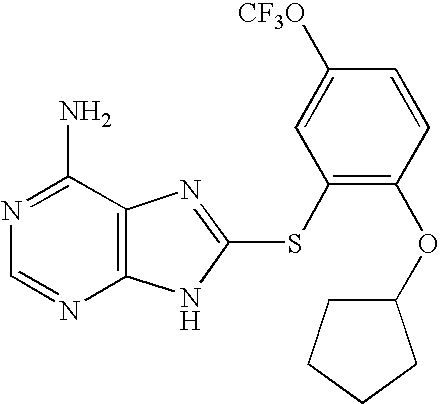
N1=C(N)C2=C(N=C1)NC(SC1=C(OC3CCCC3)C=CC([CF3O])=C1)=N2
